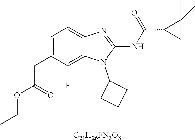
C1=C(CC(OCC)=O)C(F)=C2C(=C1)N=C(NC(C1CC1(C)C)=O)N2C1CCC1.[C21H26FN3O3]
